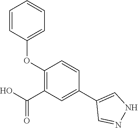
C1=CC(OC2=C(C(O)=O)C=C(C3=CNN=C3)C=C2)=CC=C1
